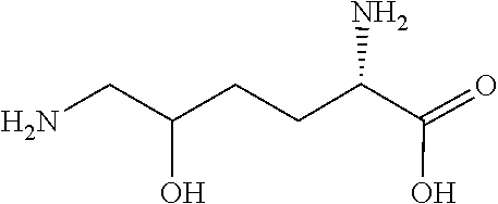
C(C(O)=O)(CCC(O)CN)N
